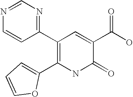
N1=CN=C(C2=C(C3=CC=CO3)NC(=O)C(C(O)=O)=C2)C=C1
